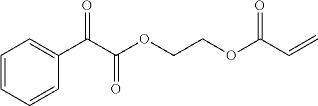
C1=CC=CC(C(C(OCCOC(C=C)=O)=O)=O)=C1
